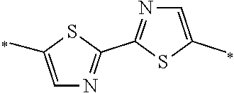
C1(C2=NC=C(C)S2)=NC=C(C)S1
